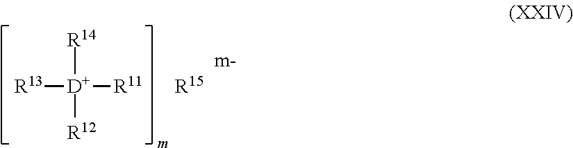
[R13][D]([R14])([R12])[R11].[R15]
